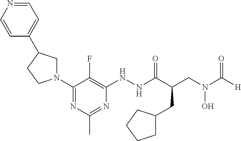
N1(C2=NC(C)=NC(NNC(C(CN(C([H])=O)O)CC3CCCC3)=O)=C2F)CC(C2=CC=NC=C2)CC1
